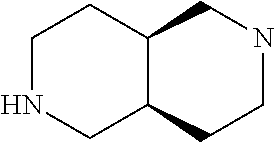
C1NCC2C(C1)CNCC2
